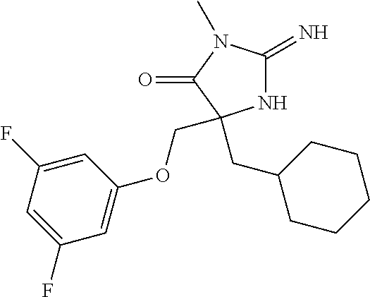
N1C(=N)N(C)C(=O)C1(CC1CCCCC1)COC1=CC(F)=CC(F)=C1
